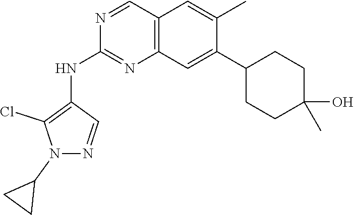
N1(C2CC2)C(Cl)=C(NC2=NC3=C(C=C(C)C(C4CCC(O)(C)CC4)=C3)C=N2)C=N1
